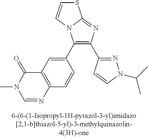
C1(C2=CC3=C(C=C2)N=CN(C)C3=O)=C(C2=NN(C(C)C)C=C2)N=C2N1C=CS2
